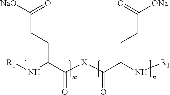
[R1]NC(C([X]C(C(N[R1])CCC([ONa])=O)=O)=O)CCC([NaO])=O
